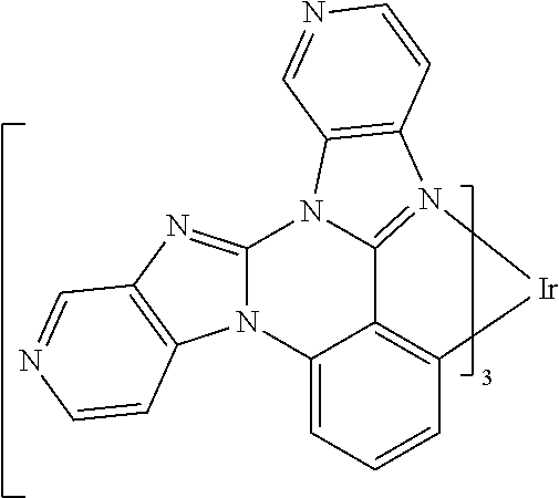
C12=C3C=CC=C1N1C(=NC4=C1C=CN=C4)N1C2=N([Ir]3)C2=C1C=NC=C2
